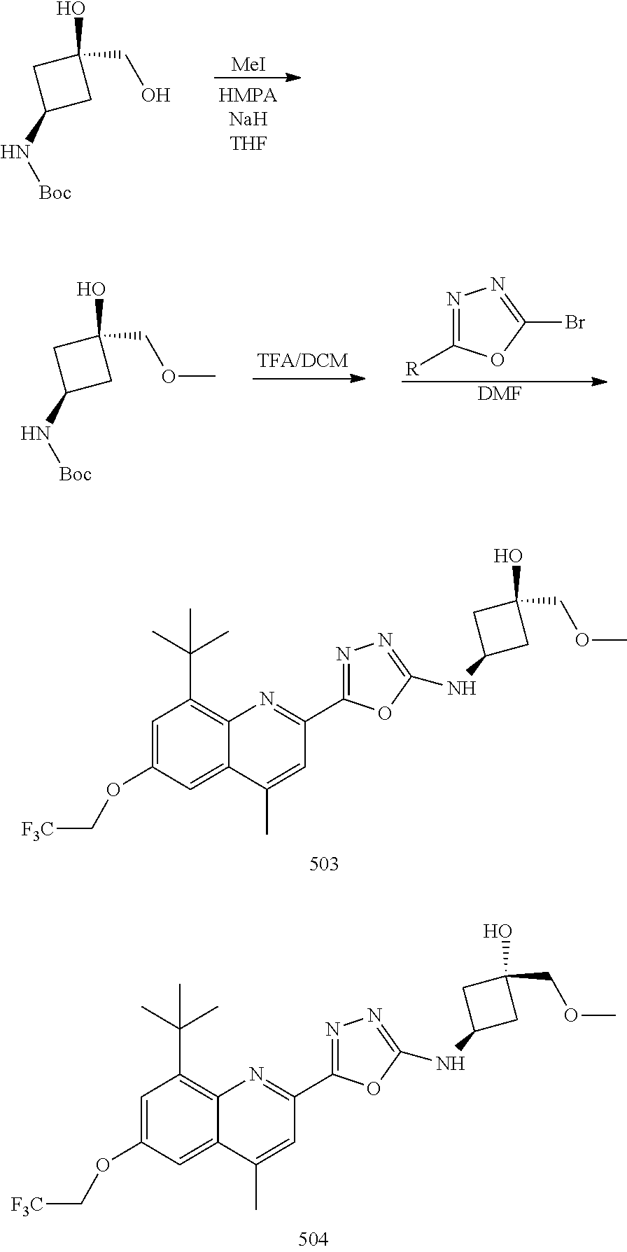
C1=C(OC[F3C])C=C2C(=C1C(C)(C)C)N=C(C1=NN=C(NC3CC(O)(COC)C3)O1)C=C2C.C1=C(OC[F3C])C=C2C(=C1C(C)(C)C)N=C(C1=NN=C(NC3CC(O)(COC)C3)O1)C=C2C.[MeI].C1(N[Boc])CC(O)(CO)C1.N1=C([R])OC(Br)=N1.C1(N[Boc])CC(O)(COC)C1.[DMF]
